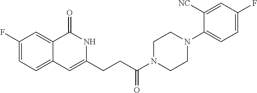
C1(F)=CC=C2C(=C1)C(=O)NC(CCC(N1CCN(C3=CC=C(F)C=C3[NC])CC1)=O)=C2
